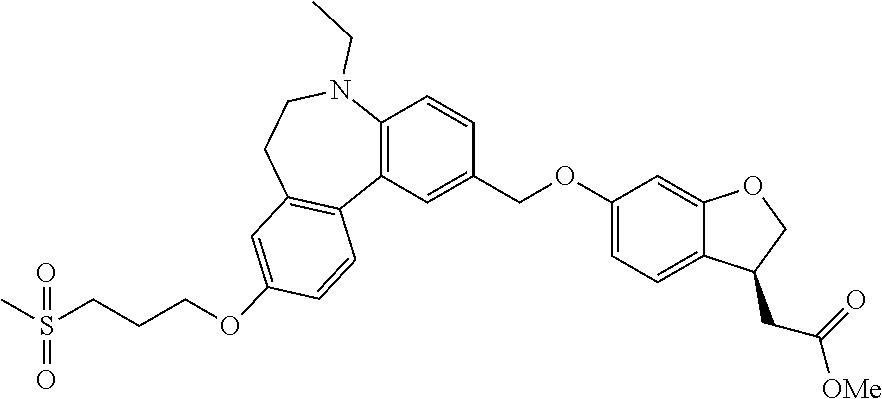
C12=C(C=C(COC3=CC=C4C(=C3)OCC4CC([OMe])=O)C=C1)C1=C(CCN2CC)C=C(OCCCS(C)(=O)=O)C=C1
